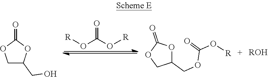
[R]OC(O[R])=O.C1C(CO)OC(=O)O1.C1(COC(=O)O[R])OC(=O)OC1.[ROH]
